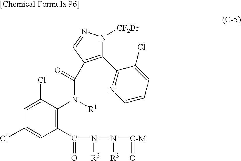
C1=C(Cl)C(N([R1])C(=O)C2=C(C3=NC=CC=C3Cl)N([CF2Br])N=C2)=C(C(N(N([C-M]=O)[R3])[R2])=O)C=C1Cl
